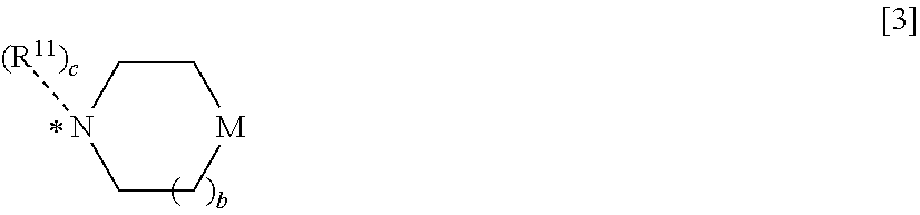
C1C[M]CCN1[(R11)c]
